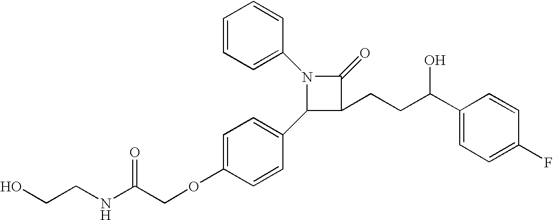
N1(C2=CC=CC=C2)C(C2=CC=C(OCC(NCCO)=O)C=C2)C(CCC(C2=CC=C(F)C=C2)O)C1=O
